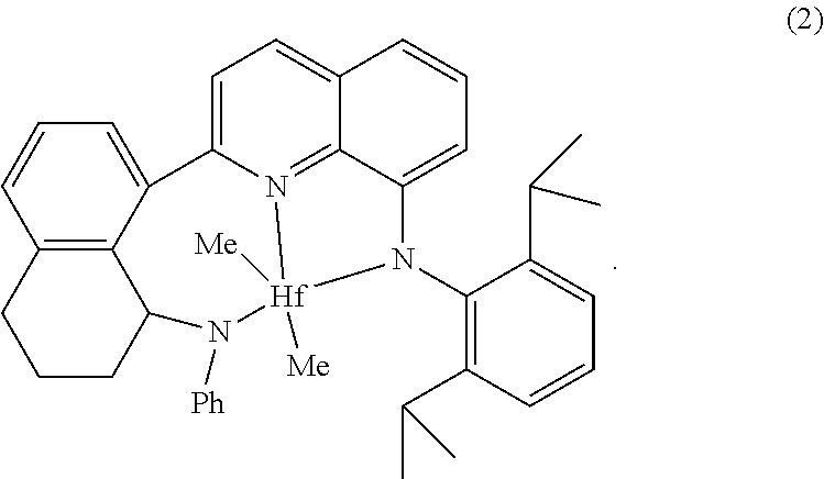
C12=C3CCCC1N([Ph])[Hf]1([Me])([Me])N4=C5C(=CC=C4C2=CC=C3)C=CC=C5N1C1=C(C(C)C)C=CC=C1C(C)C
